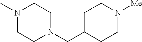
N1(C)CCN(CC2CCN([Me])CC2)CC1
